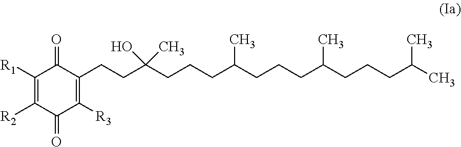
C1(CCC(CCCC(CCCC(CCCC(C)C)C)C)(O)C)=C([R3])C(=O)C([R2])=C([R1])C1=O
